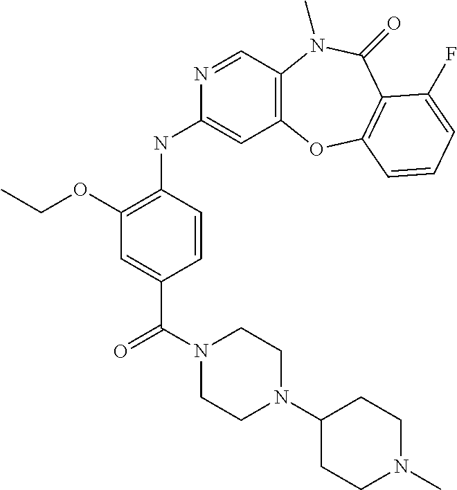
C1(OCC)=C(NC2=CC3=C(C=N2)N(C)C(=O)C2=C(O3)C=CC=C2F)C=CC(C(=O)N2CCN(C3CCN(C)CC3)CC2)=C1
